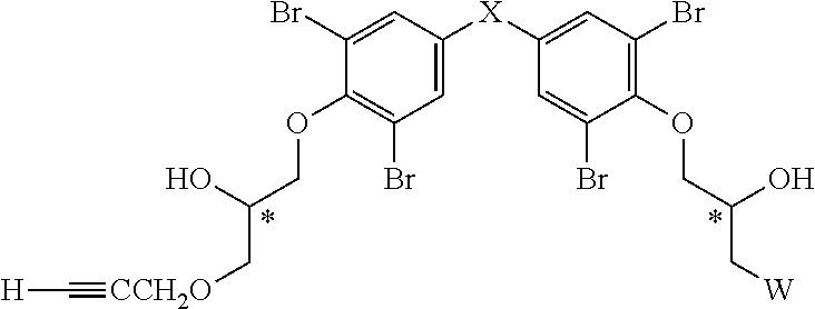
C1(Br)=CC([X]C2=CC(Br)=C(OCC(O)C[W])C(Br)=C2)=CC(Br)=C1OCC(O)C[CCH2O]#C[H]
